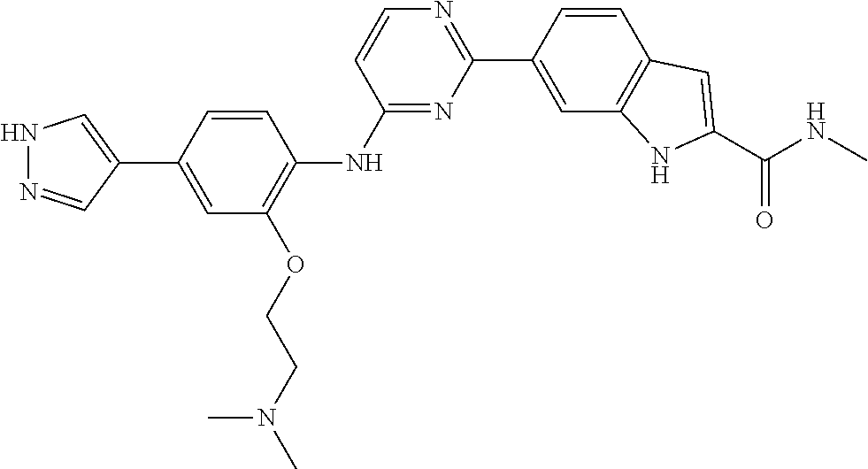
C1(C2=CNN=C2)=CC(OCCN(C)C)=C(NC2=NC(C3=CC4=C(C=C3)C=C(C(NC)=O)N4)=NC=C2)C=C1
